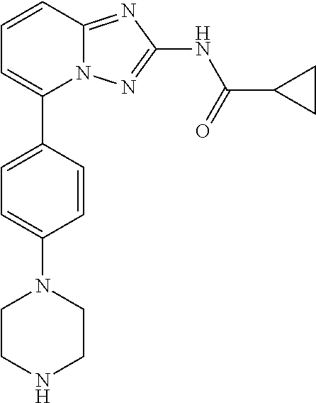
C1=CC2=NC(NC(=O)C3CC3)=NN2C(C2=CC=C(N3CCNCC3)C=C2)=C1
